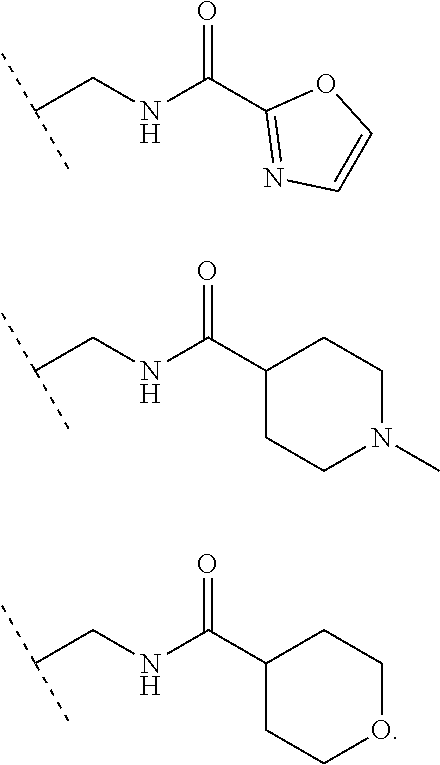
C(CNC(C1=NC=CO1)=O)(C)C.C(CNC(C1CCN(C)CC1)=O)(C)C.C(CNC(C1CCOCC1)=O)(C)C
